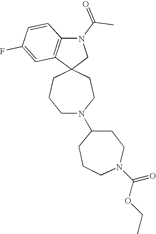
C12(CN(C(C)=O)C3=C1C=C(F)C=C3)CCCN(C1CCCN(C(=O)OCC)CC1)CC2
